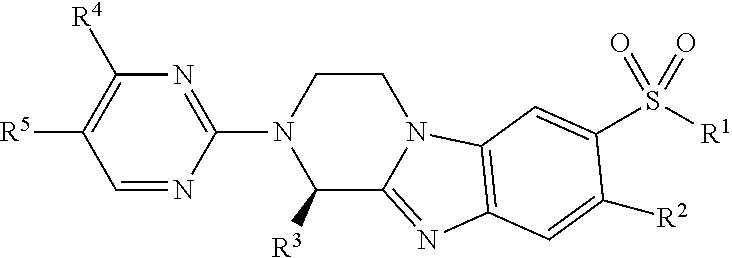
N1(C2=NC([R4])=C([R5])C=N2)C([R3])C2=NC3=C(N2CC1)C=C(S([R1])(=O)=O)C([R2])=C3
